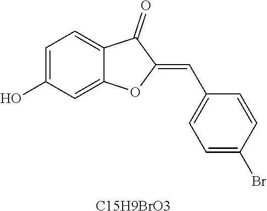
C1=C(O)C=C2C(=C1)C(=O)C(=CC1=CC=C(Br)C=C1)O2.[C15H9BrO3]
